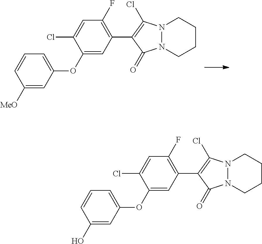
C1([MeO])=CC(OC2=CC(C3=C(Cl)N4N(C3=O)CCCC4)=C(F)C=C2Cl)=CC=C1.C1(O)=CC(OC2=CC(C3=C(Cl)N4N(C3=O)CCCC4)=C(F)C=C2Cl)=CC=C1
